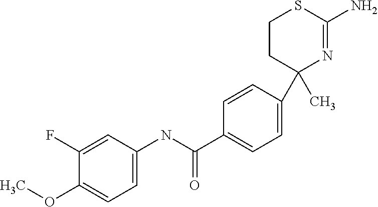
C1=C(NC(C2=CC=C(C3(C)N=C(N)SCC3)C=C2)=O)C=C(F)C(OC)=C1
